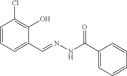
C1=CC=C(C=NNC(=O)C2=CC=CC=C2)C(O)=C1Cl
